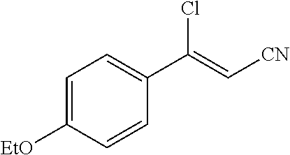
C1=C([EtO])C=CC(C(=C[CN])Cl)=C1
